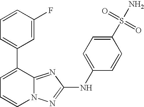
C1=CC(F)=CC(C2=CC=CN3C2=NC(NC2=CC=C(S(=O)(=O)N)C=C2)=N3)=C1
